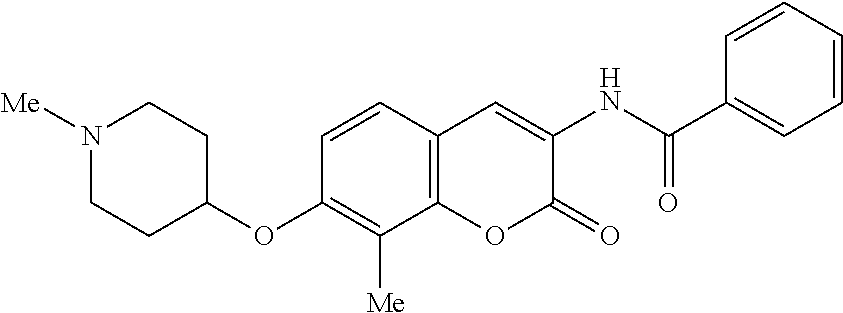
N1([Me])CCC(OC2=C([Me])C3=C(C=C2)C=C(NC(C2=CC=CC=C2)=O)C(=O)O3)CC1
